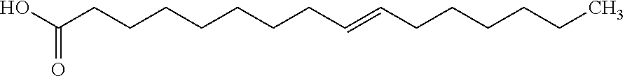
OC(=O)CCCCCCCC=CCCCCCC
